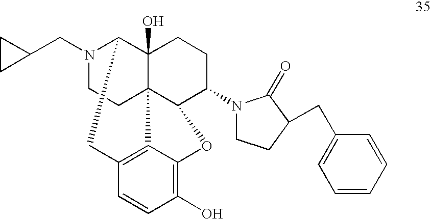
N1(CC2CC2)CCC23C4(O)C1CC1=C2C(=C(O)C=C1)OC3C(N1CCC(CC2=CC=CC=C2)C1=O)CC4
